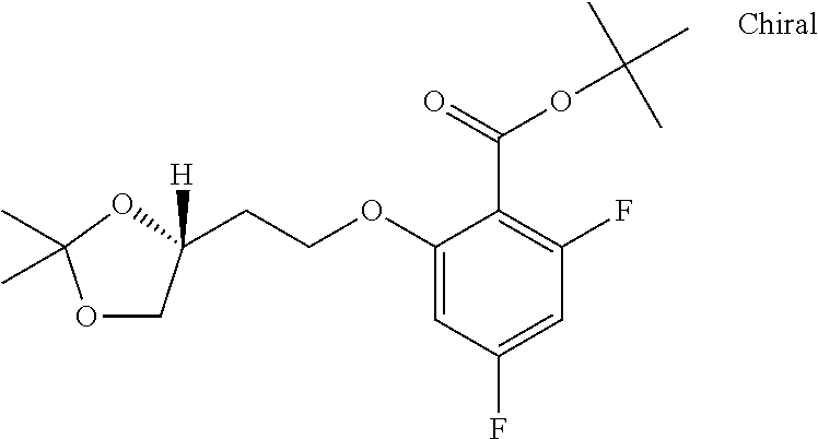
C1(OCCC2([H])COC(C)(C)O2)=CC(F)=CC(F)=C1C(OC(C)(C)C)=O
